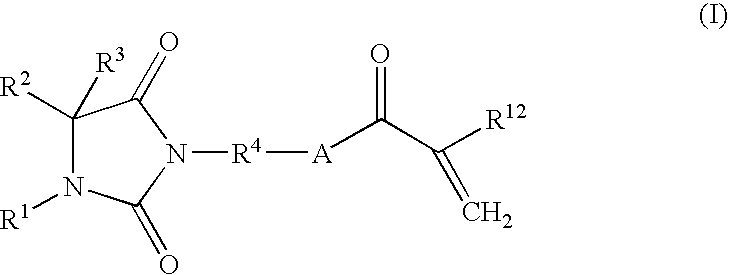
C1([R2])([R3])N([R1])C(=O)N([R4][A]C(C([R12])=C)=O)C1=O
